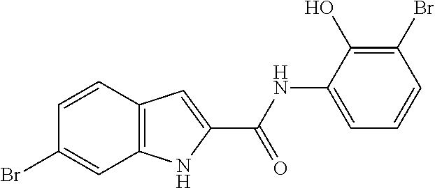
C1=CC2=C(C=C1Br)NC(C(NC1=CC=CC(Br)=C1O)=O)=C2
